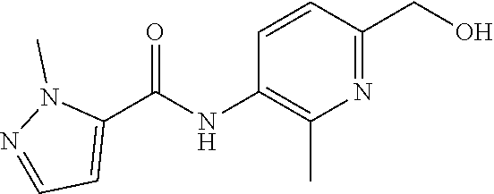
C1=CC(NC(C2=CC=NN2C)=O)=C(C)N=C1CO
